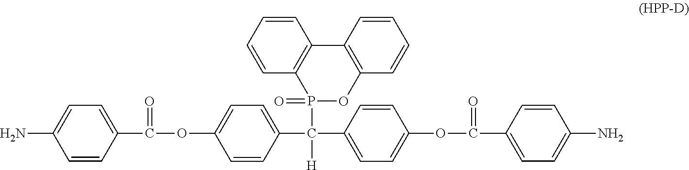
C1=C(C(C2=CC=C(OC(=O)C3=CC=C(N)C=C3)C=C2)([H])P2(=O)OC3=C(C4=C2C=CC=C4)C=CC=C3)C=CC(OC(C2=CC=C(N)C=C2)=O)=C1
